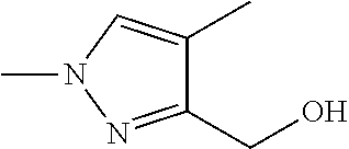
C1(CO)=NN(C)C=C1C
